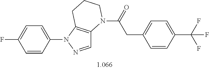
C1=C(N2N=CC3=C2CCCN3C(=O)CC2=CC=C(C(F)(F)F)C=C2)C=CC(F)=C1
